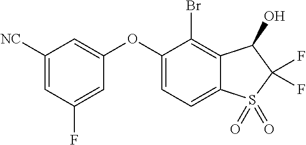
O(C1=CC([NC])=CC(F)=C1)C1=CC=C2C(=C1Br)C(O)C(F)(F)S2(=O)=O
